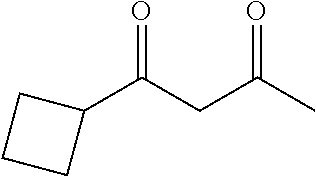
O=C(CC(C)=O)C1CCC1
